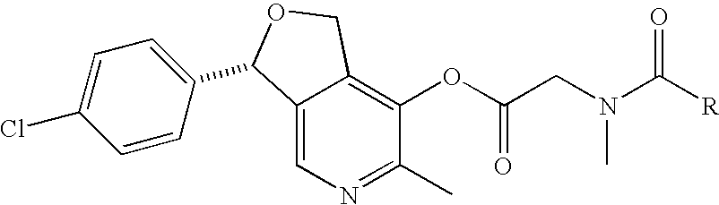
C12=CN=C(C)C(OC(CN(C([R])=O)C)=O)=C1COC2C1=CC=C(Cl)C=C1
